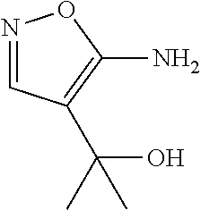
N1=CC(C(C)(O)C)=C(N)O1
